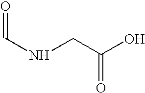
O=CNCC(O)=O
